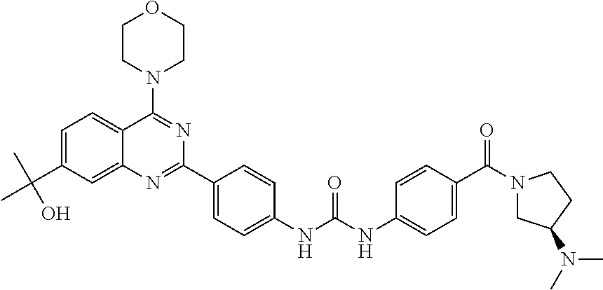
C1=C(C(C)(C)O)C=C2C(=C1)C(N1CCOCC1)=NC(C1=CC=C(NC(NC3=CC=C(C(N4CC(N(C)C)CC4)=O)C=C3)=O)C=C1)=N2
